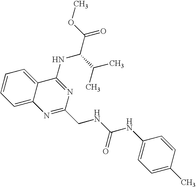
C12=CC=CC=C1C(NC(C(=O)OC)C(C)C)=NC(CNC(=O)NC1=CC=C(C)C=C1)=N2
